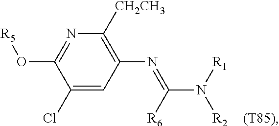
C1(Cl)=CC(N=C(N([R1])[R2])[R6])=C([CH2CH3])N=C1O[R5]
